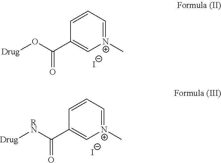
C1=CC=[N+](C)C=C1C(O[Drug])=O.[I-].C1=CC=[N+](C)C=C1C([RN][Drug])=O.[I-]
